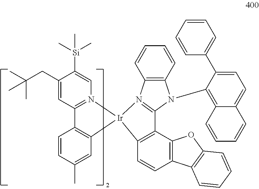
[Ir]12(C3=C(C4=C(C=C3)C3=C(O4)C=CC=C3)C3=N1C1=C(N3C3=C4C(=CC=C3C3=CC=CC=C3)C=CC=C4)C=CC=C1)N1=C(C=C(CC(C)(C)C)C([Si](C)(C)C)=C1)C1=C2C=C(C)C=C1
